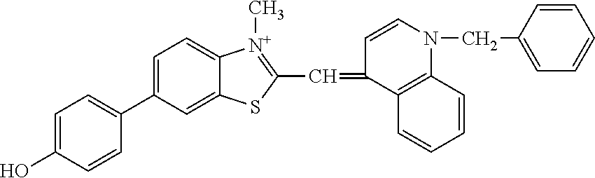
C1(C2=CC=C(O)C=C2)=CC=C2C(=C1)SC(C=C1C=CN(CC3=CC=CC=C3)C3=C1C=CC=C3)=[N+]2C
